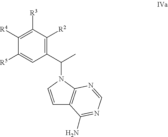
C1(C(C)N2C=CC3=C2N=CN=C3N)=C([R2])C([R3])=C([R4])C([R5])=C1
